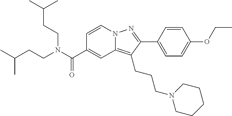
C1=CN2C(=C(CCCN3CCCCC3)C(C3=CC=C(OCC)C=C3)=N2)C=C1C(N(CCC(C)C)CCC(C)C)=O
